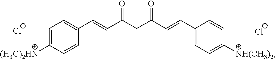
C1(C=CC(CC(C=CC2=CC=C([(H3C)2HN])C=C2)=O)=O)=CC=C([NH(CH3)2])C=C1.[Cl-].[Cl-]
